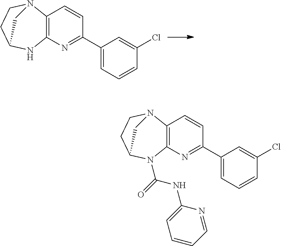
C12=C(N=C(C3=CC=CC(Cl)=C3)C=C1)NC1CCN2C1.C12=C(N=C(C3=CC=CC(Cl)=C3)C=C1)N(C(=O)NC1=CC=CC=N1)C1CCN2C1
